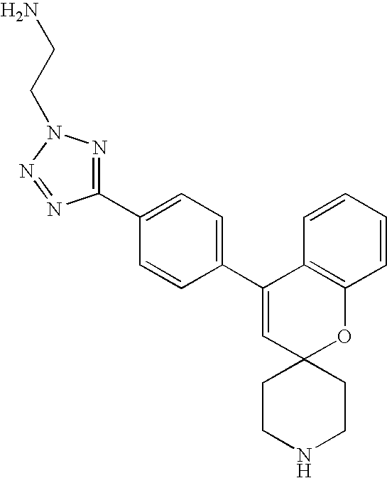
C1(C2=CC=C(C3=CC4(OC5=C3C=CC=C5)CCNCC4)C=C2)=NN(CCN)N=N1
